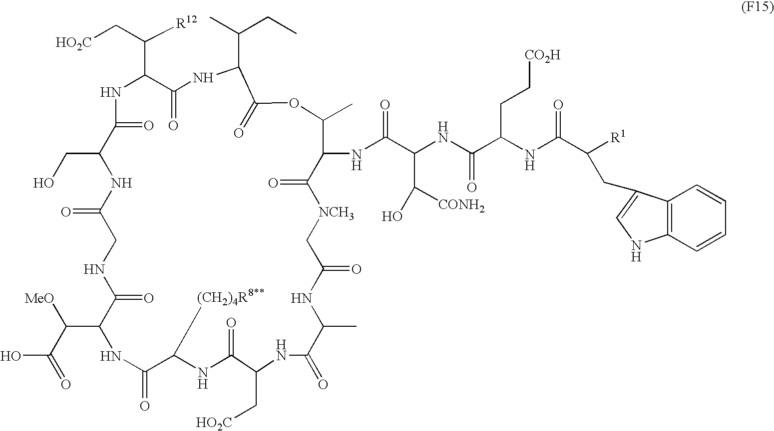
[HO2C]CC([R12])C1NC(=O)C(CO)NC(=O)CNC(=O)C(C(C(=O)O)[MeO])NC(=O)C([(CH2)4R8**])NC(=O)C(C[HO2C])NC(=O)C(C)NC(=O)C[NCH3]C(=O)C(NC(C(NC(C(NC(=O)C([R1])CC2=CNC3=C2C=CC=C3)CC[CO2H])=O)C([CONH2])O)=O)C(C)OC(=O)C(C(CC)C)NC1=O
